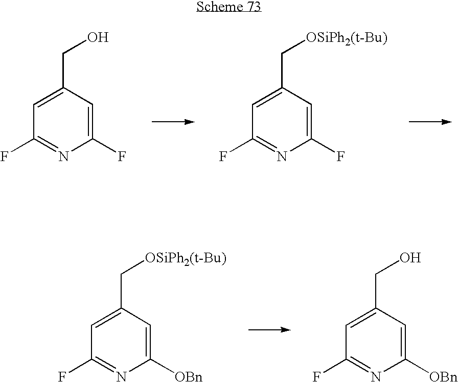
C1(F)=CC(CO)=CC(F)=N1.C1(F)=CC(C[OSiPh2(t-Bu)])=CC(F)=N1.C1([OBn])=CC(C[OSiPh2(t-Bu)])=CC(F)=N1.C1([OBn])=CC(CO)=CC(F)=N1
